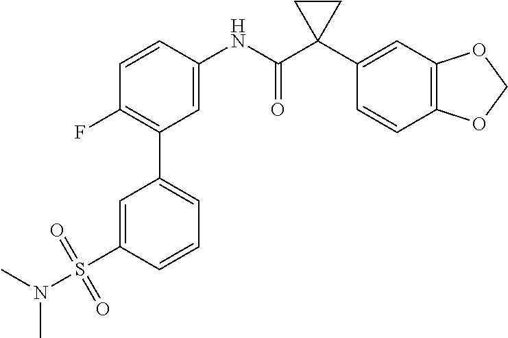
C1=C(NC(C2(C3=CC4=C(C=C3)OCO4)CC2)=O)C=CC(F)=C1C1=CC=CC(S(=O)(=O)N(C)C)=C1
